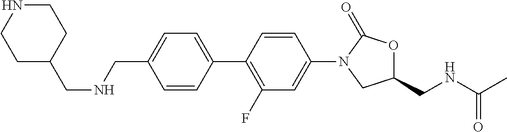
C1(CNCC2=CC=C(C3=C(F)C=C(N4CC(CNC(C)=O)OC4=O)C=C3)C=C2)CCNCC1
